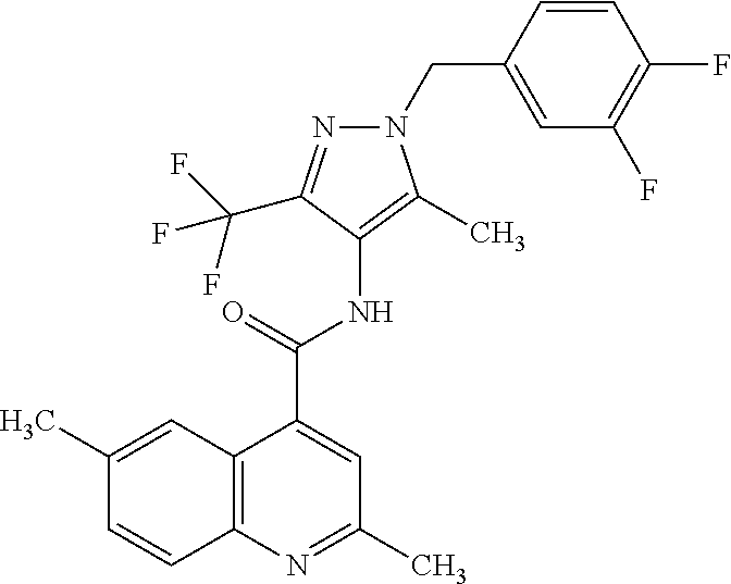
C12=C(N=C(C)C=C1C(=O)NC1=C(C)N(CC3=CC(F)=C(F)C=C3)N=C1C(F)(F)F)C=CC(C)=C2
